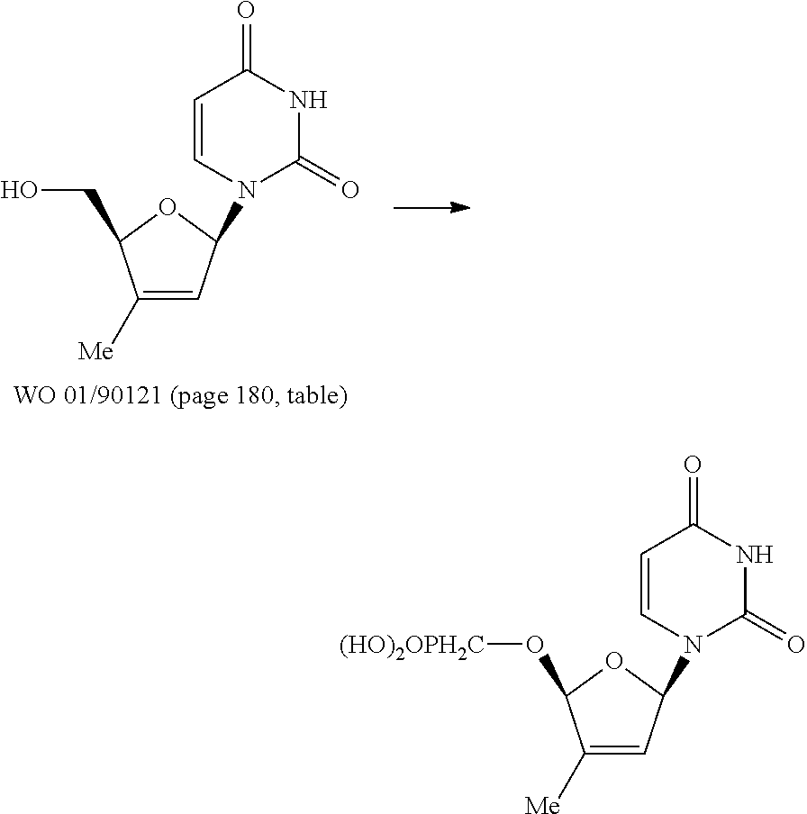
C1([Me])=CC(N2C=CC(=O)NC2=O)OC1CO.C1([Me])=CC(N2C=CC(=O)NC2=O)OC1O[(HO)2OPH2C]
